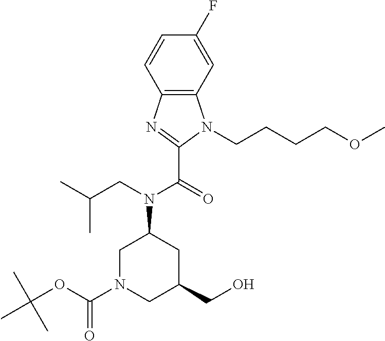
C12=C(C=C(F)C=C1)N(CCCCOC)C(C(=O)N(CC(C)C)C1CN(C(=O)OC(C)(C)C)CC(CO)C1)=N2
